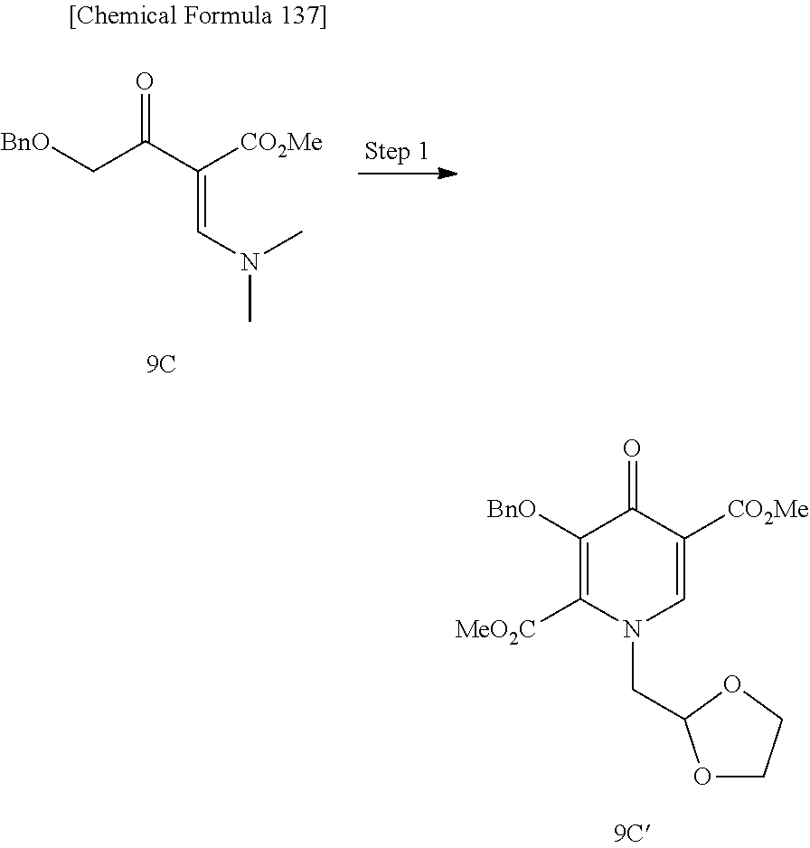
[BnO]C1=C([MeO2C])N(CC2OCCO2)C=C([CO2Me])C1=O.[BnO]CC(C([CO2Me])=CN(C)C)=O
